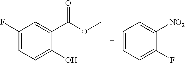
C1(F)=CC=C(O)C(C(=O)OC)=C1.C1=CC=C(F)C([NO2])=C1
